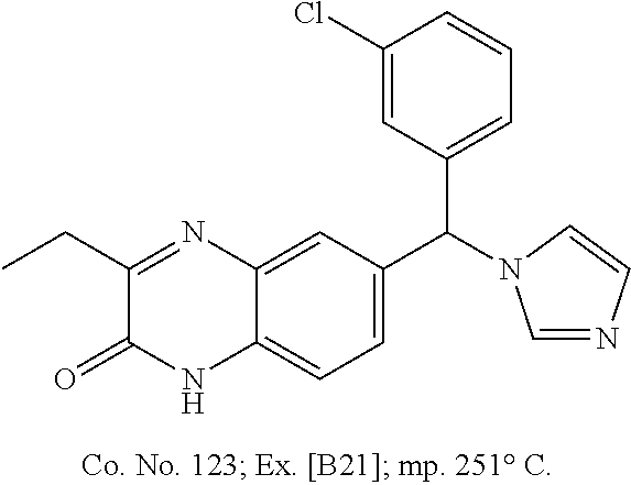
C1(CC)=NC2=CC(C(C3=CC=CC(Cl)=C3)N3C=NC=C3)=CC=C2NC1=O
